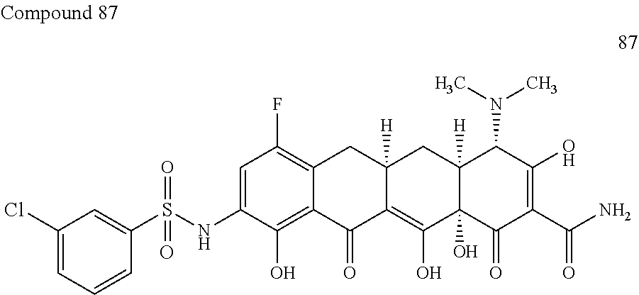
C1=C(NS(C2=CC(Cl)=CC=C2)(=O)=O)C(O)=C2C(=C1F)CC1([H])C(=C(O)C3(O)C([H])(C1)C(N(C)C)C(O)=C(C(N)=O)C3=O)C2=O
